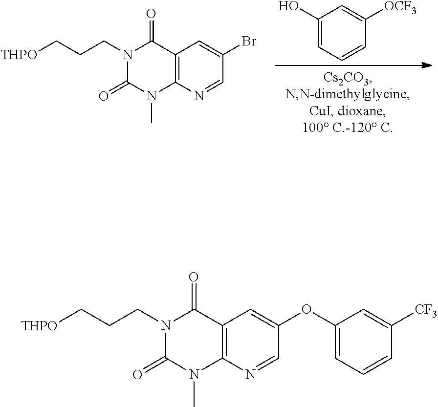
C1(OC2=CC=CC([CF3])=C2)=CC2=C(N=C1)N(C)C(=O)N(CCC[THPO])C2=O.C1(O)=CC=CC([OCF3])=C1.C1(Br)=CC2=C(N=C1)N(C)C(=O)N(CCC[THPO])C2=O
